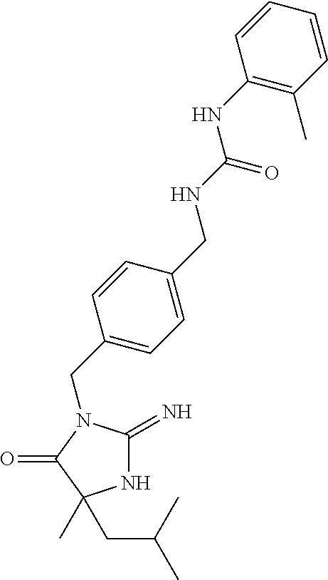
N1C(=N)N(CC2=CC=C(CNC(=O)NC3=C(C)C=CC=C3)C=C2)C(=O)C1(C)CC(C)C
